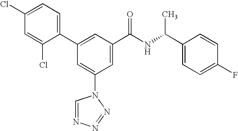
C1(C2=CC(C(NC(C3=CC=C(F)C=C3)C)=O)=CC(N3C=NN=N3)=C2)=CC=C(Cl)C=C1Cl
